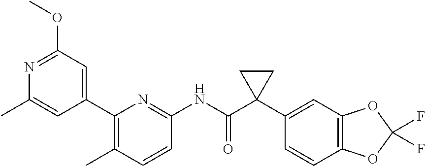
N1=C(OC)C=C(C2=C(C)C=CC(NC(C3(C4=CC5=C(C=C4)OC(F)(F)O5)CC3)=O)=N2)C=C1C
